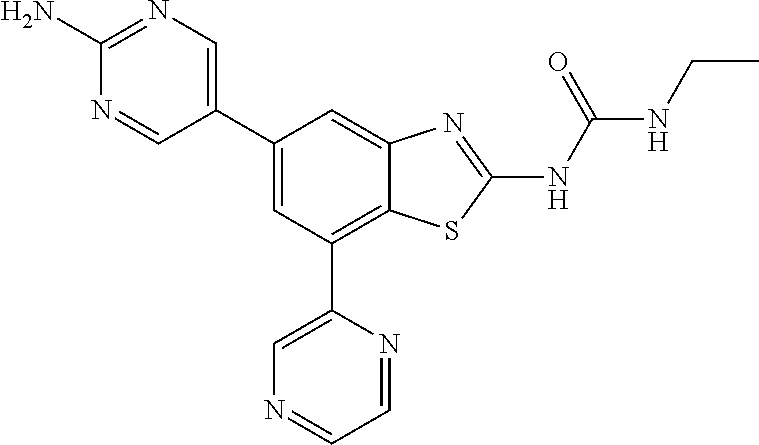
C1(C2=CC(C3=CN=CC=N3)=C3C(=C2)N=C(NC(NCC)=O)S3)=CN=C(N)N=C1
